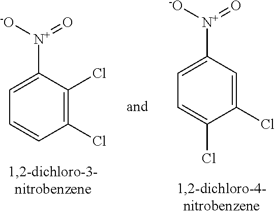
C1(Cl)=C(Cl)C([N+](=O)[-O])=CC=C1.C1(Cl)=CC([N+](=O)[-O])=CC=C1Cl
